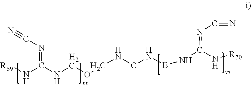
[R69]NC(NCOCNCN[E]NC(=NC#N)N[R70])=NC#N
